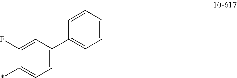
C1(F)=CC(C2=CC=CC=C2)=CC=C1*
